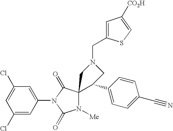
C1(Cl)=CC(Cl)=CC(N2C(=O)N([Me])C3(C2=O)C(C2=CC=C(C#N)C=C2)CN(CC2=CC([CO2H])=CS2)C3)=C1
